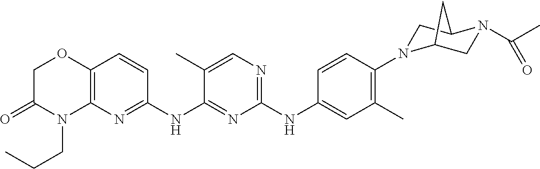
C1(NC2=CC(C)=C(N3CC4N(C(C)=O)CC3C4)C=C2)=NC=C(C)C(NC2=NC3=C(C=C2)OCC(=O)N3CCC)=N1
